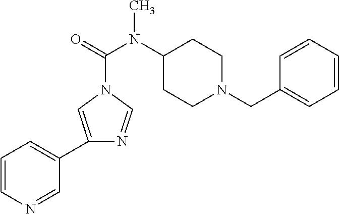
C1=CN=CC(C2=CN(C(N(C)C3CCN(CC4=CC=CC=C4)CC3)=O)C=N2)=C1
